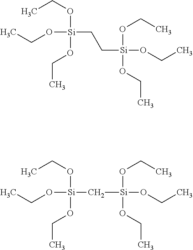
CCO[Si](OCC)(CC[Si](OCC)(OCC)OCC)OCC.CCO[Si](OCC)(C[Si](OCC)(OCC)OCC)OCC
